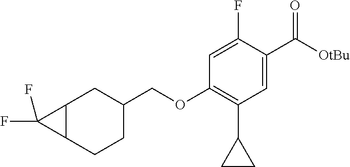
C(OC1=C(C2CC2)C=C(C([OtBu])=O)C(F)=C1)C1CC2C(CC1)C2(F)F
